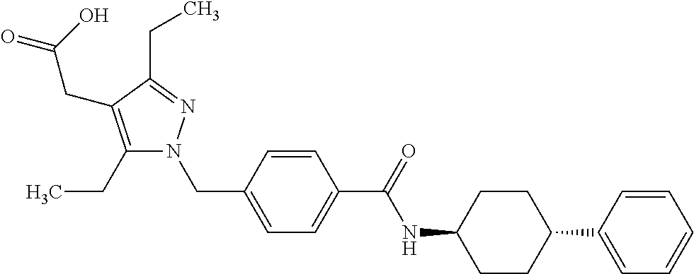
O=C(C1=CC=C(CN2C(CC)=C(CC(=O)O)C(CC)=N2)C=C1)NC1CCC(C2=CC=CC=C2)CC1
